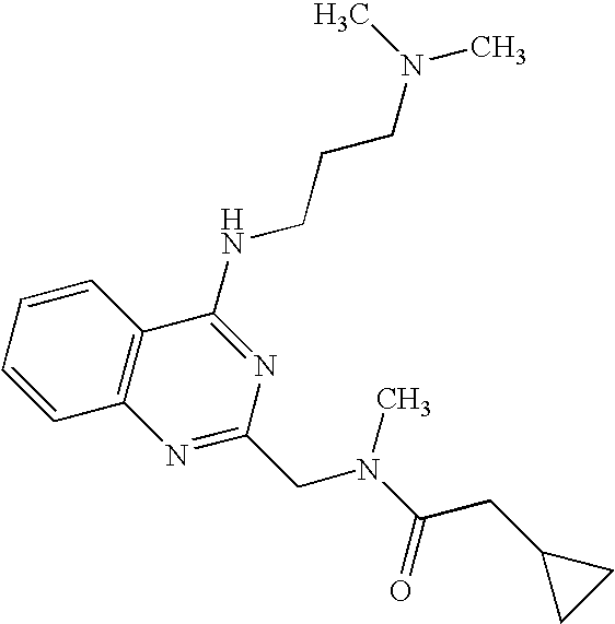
C1=CC=CC2=C1N=C(CN(C(CC1CC1)=O)C)N=C2NCCCN(C)C
